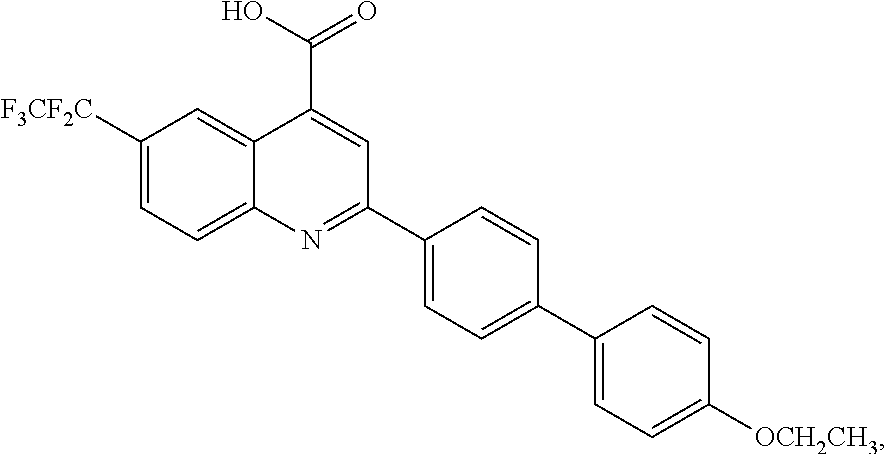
C1=CC([OCH2CH3])=CC=C1C1=CC=C(C2=NC3=CC=C([F3CF2C])C=C3C(C(=O)O)=C2)C=C1
